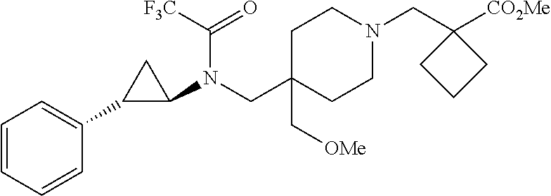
C1C(C[OMe])(CN(C2CC2C2=CC=CC=C2)C([F3C])=O)CCN(CC2([CO2Me])CCC2)C1
